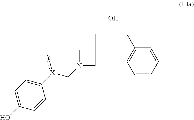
N1(C[X](:[Y])C2=CC=C(O)C=C2)CC2(C1)CC(O)(CC1=CC=CC=C1)C2
